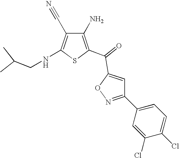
C1(N)=C(C(=O)C2=CC(C3=CC=C(Cl)C(Cl)=C3)=NO2)SC(NCC(C)C)=C1C#N
